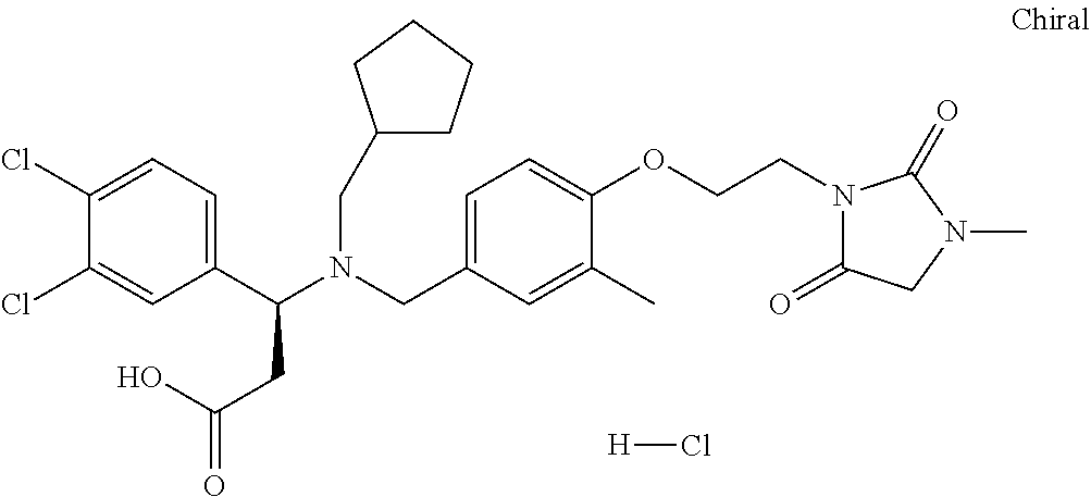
C1(C(N(CC2=CC=C(OCCN3C(=O)CN(C)C3=O)C(C)=C2)CC2CCCC2)CC(O)=O)=CC=C(Cl)C(Cl)=C1.[H]Cl
